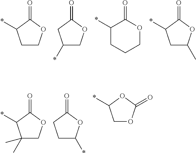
C1COC(=O)C1*.C1(*)COC(=O)C1.C1(*)CCCOC1=O.C1C(C)OC(=O)C1*.C1(C)(C)COC(=O)C1*.C1(*)CCC(=O)O1.C1OC(=O)OC1*
